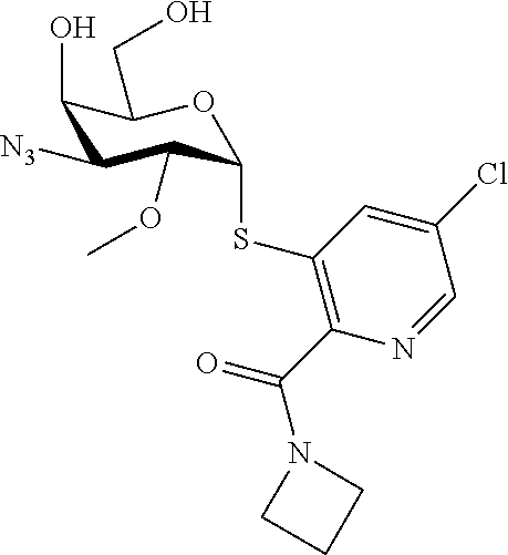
C1(O)C([N3])C(OC)C(SC2=C(C(N3CCC3)=O)N=CC(Cl)=C2)OC1CO
